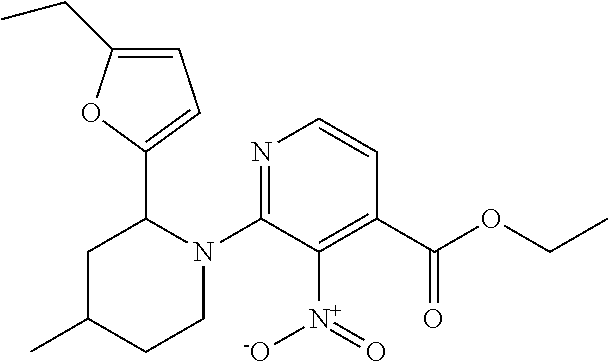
C1(CC)=CC=C(C2N(C3=NC=CC(C(OCC)=O)=C3[N+](=O)[-O])CCC(C)C2)O1
